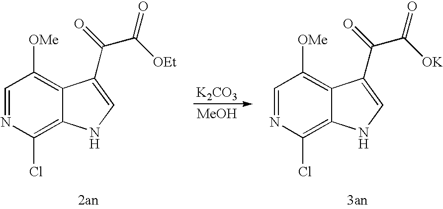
C1=NC(Cl)=C2C(=C1[OMe])C(C(=O)C([OK])=O)=CN2.[K2CO3].[MeOH].C1=NC(Cl)=C2C(=C1[OMe])C(C(=O)C([OEt])=O)=CN2
